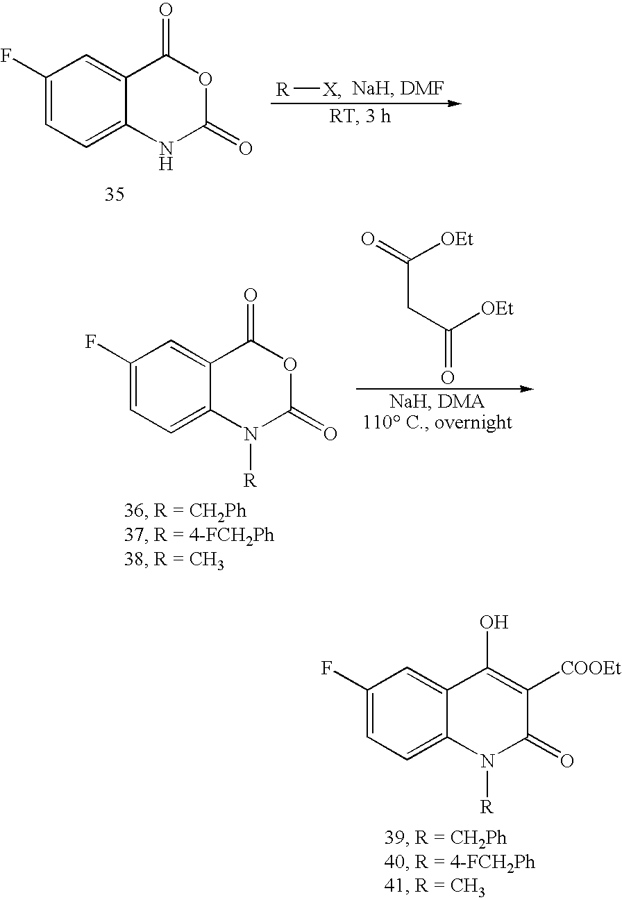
C1(F)=CC=C2C(=C1)C(=O)OC(=O)N2.[R][X].C1(F)=CC=C2C(=C1)C(=O)OC(=O)N2[R].C(CC([OEt])=O)([OEt])=O.C1(F)=CC=C2C(=C1)C(O)=C([COOEt])C(=O)N2[R]
